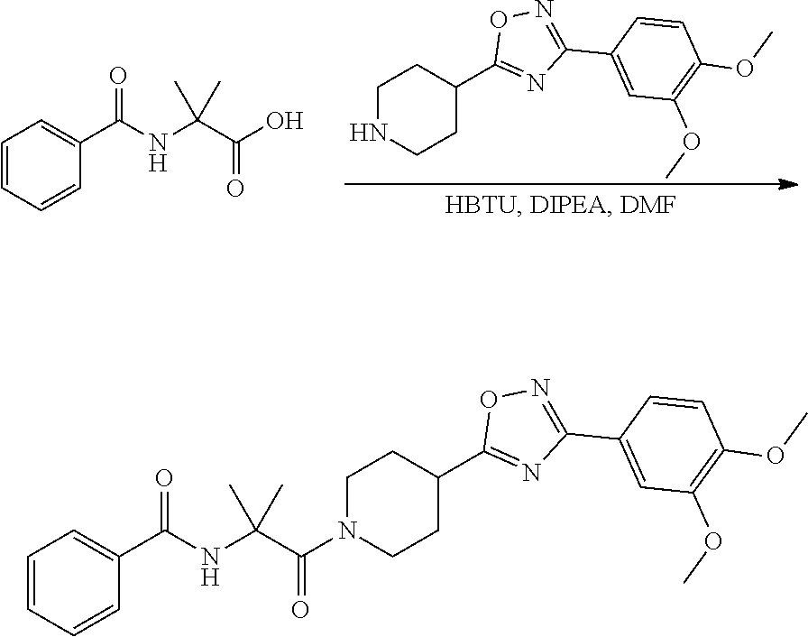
C1CC(C2=NC(C3=CC(OC)=C(OC)C=C3)=NO2)CCN1.C(C1=CC=CC=C1)(=O)NC(C(O)=O)(C)C.C1CC(C2=NC(C3=CC(OC)=C(OC)C=C3)=NO2)CCN1C(=O)C(NC(C1=CC=CC=C1)=O)(C)C
